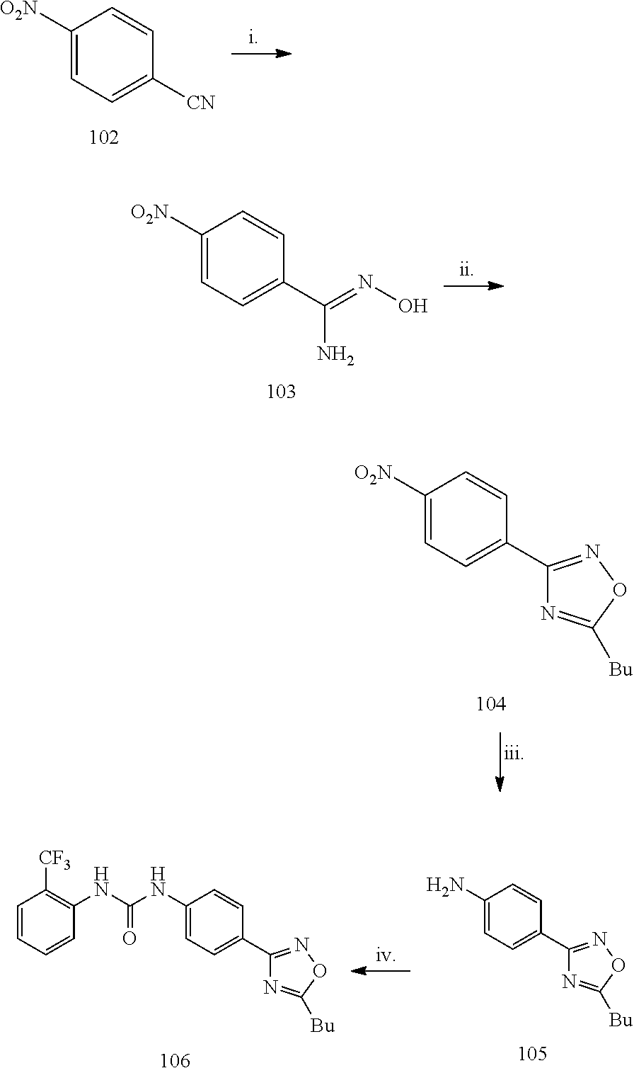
C1=CC=CC(NC(NC2=CC=C(C3=NOC([Bu])=N3)C=C2)=O)=C1[CF3].NC1=CC=C(C2=NOC([Bu])=N2)C=C1.[O2N]C1=CC=C([CN])C=C1.[O2N]C1=CC=C(C(=NO)N)C=C1.[O2N]C1=CC=C(C2=NOC([Bu])=N2)C=C1
